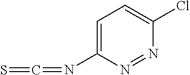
C1=C(N=C=S)N=NC(Cl)=C1
